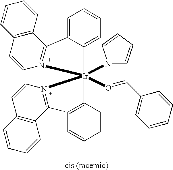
C1=C2C(=CC=C1)[Ir]13(C4=C(C=CC=C4)C4=N1C=CC1=C4C=CC=C1)(N1=C2C2=C(C=CC=C2)C=C1)N1C(=CC=C1)C(C1=CC=CC=C1)=O3
